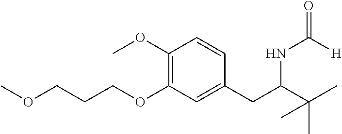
C1(OC)=C(OCCCOC)C=C(CC(C(C)(C)C)NC(=O)[H])C=C1
